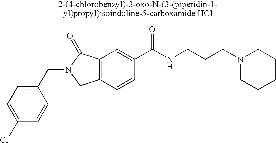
C1(Cl)=CC=C(CN2CC3=C(C2=O)C=C(C(NCCCN2CCCCC2)=O)C=C3)C=C1
